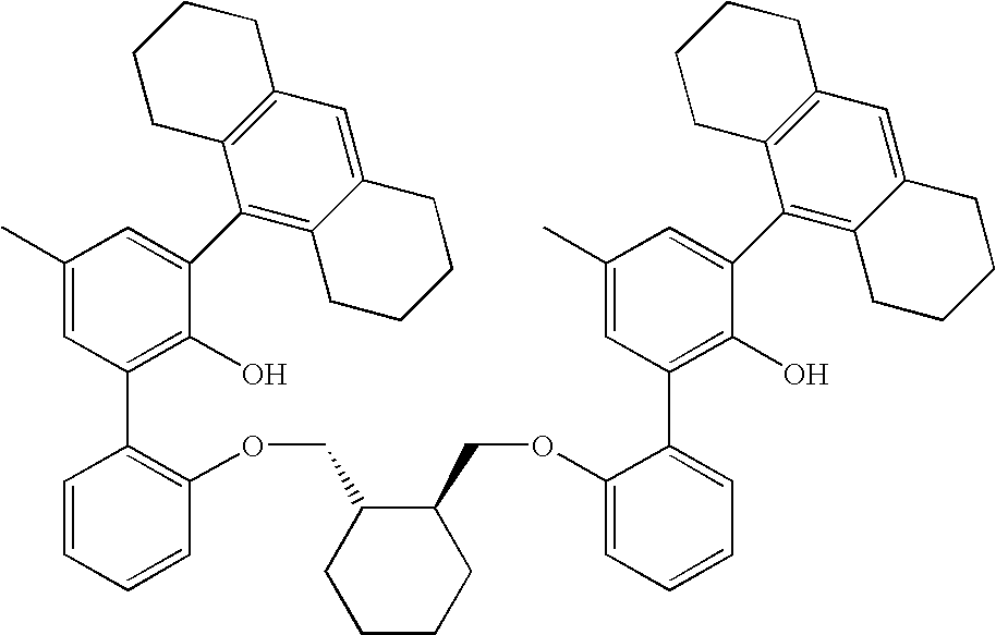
C1(C)=CC(C2=C(OCC3CCCCC3COC3=CC=CC=C3C3=C(O)C(C4=C5C(=CC6=C4CCCC6)CCCC5)=CC(C)=C3)C=CC=C2)=C(O)C(C2=C3C(=CC4=C2CCCC4)CCCC3)=C1
